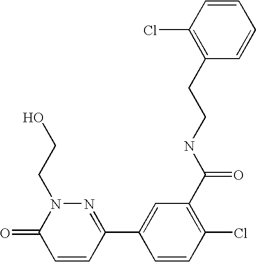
C1=CC(C2=CC(C(NCCC3=C(Cl)C=CC=C3)=O)=C(Cl)C=C2)=NN(CCO)C1=O
